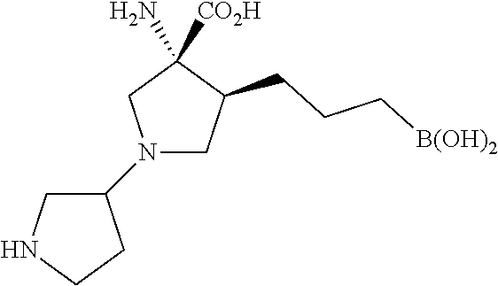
N1(C2CNCC2)CC(CCC[B(OH)2])C([CO2H])(N)C1
